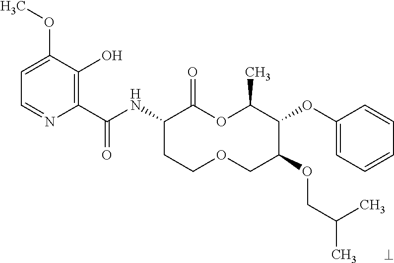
C1(C(NC2CCOCC(OCC(C)C)C(OC3=CC=CC=C3)C(C)OC2=O)=O)=C(O)C(OC)=CC=N1
